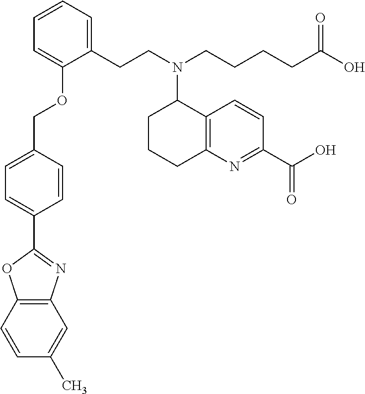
C1(C2=CC=C(COC3=CC=CC=C3CCN(CCCCC(O)=O)C3CCCC4=C3C=CC(C(O)=O)=N4)C=C2)=NC2=C(O1)C=CC(C)=C2
